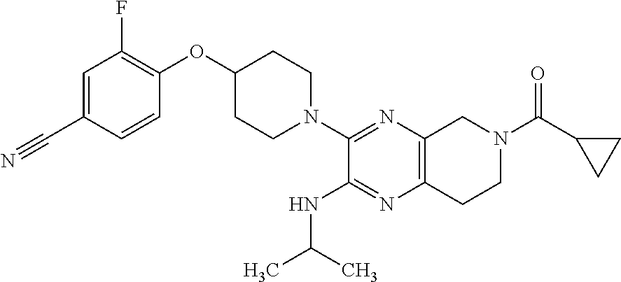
C1=C(C#N)C=CC(OC2CCN(C3=NC4=C(N=C3NC(C)C)CCN(C(C3CC3)=O)C4)CC2)=C1F
